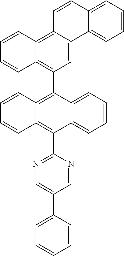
C1=CC=C2C(=C1)C(C1=NC=C(C3=CC=CC=C3)C=N1)=C1C(=C2C2=C3C(=C4C(=C2)C2=CC=CC=C2C=C4)C=CC=C3)C=CC=C1
